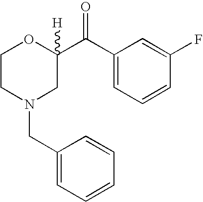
C1CN(CC2=CC=CC=C2)CC(C(C2=CC=CC(F)=C2)=O)([H])O1
